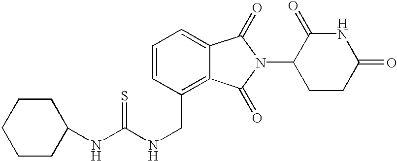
N1C(=O)CCC(N2C(=O)C3=CC=CC(CNC(NC4CCCCC4)=S)=C3C2=O)C1=O
